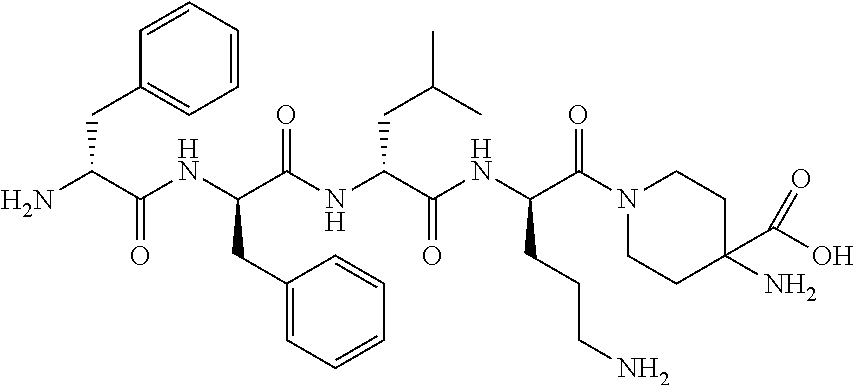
NC(C(NC(C(NC(C(NC(C(N1CCC(C(O)=O)(N)CC1)=O)CCCN)=O)CC(C)C)=O)CC1=CC=CC=C1)=O)CC1=CC=CC=C1
